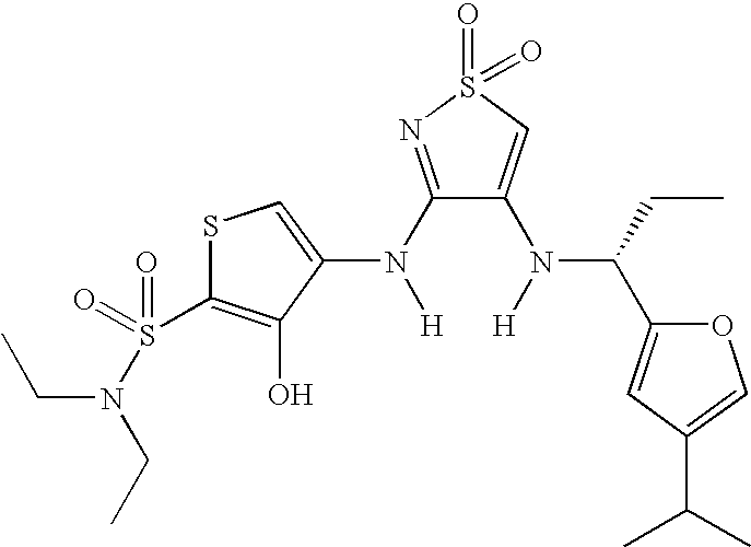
C1(N([H])C2=CSC(S(=O)(=O)N(CC)CC)=C2O)=NS(=O)(=O)C=C1N([H])C(CC)C1=CC(C(C)C)=CO1
